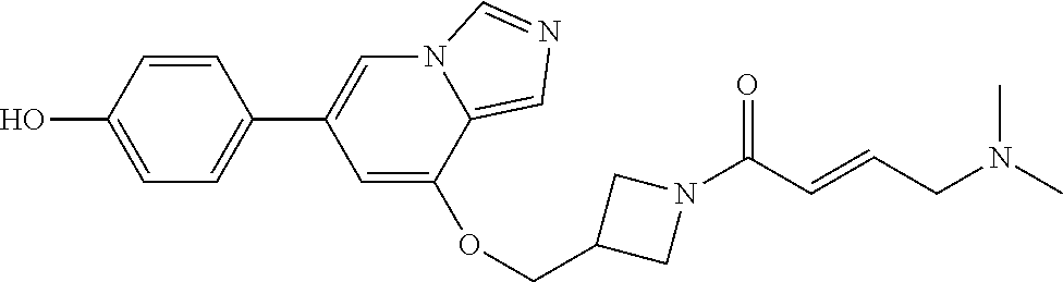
C1=C(O)C=CC(C2=CN3C(=CN=C3)C(OCC3CN(C(C=CCN(C)C)=O)C3)=C2)=C1
